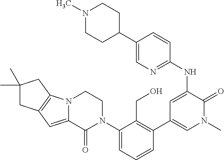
C1(NC2=CC(C3=C(CO)C(N4CCN5C(=CC6=C5CC(C)(C)C6)C4=O)=CC=C3)=CN(C)C2=O)=NC=C(C2CCN(C)CC2)C=C1
